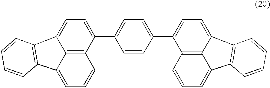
C1=C2C3=C(C(C4=CC=C(C5=CC=C6C7=C5C=CC=C7C5=C6C=CC=C5)C=C4)=C1)C=CC=C3C1=C2C=CC=C1
